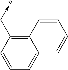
C1=CC(C->*)=C2C(=C1)C=CC=C2
